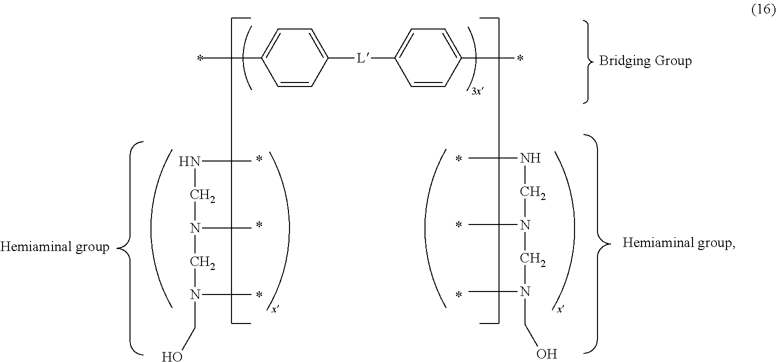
C1=C([L]C2=CC=C(C)C=C2)C=CC(C)=C1.N(CN(CN(C)CO)C)C.CNCN(CN(C)CO)C
